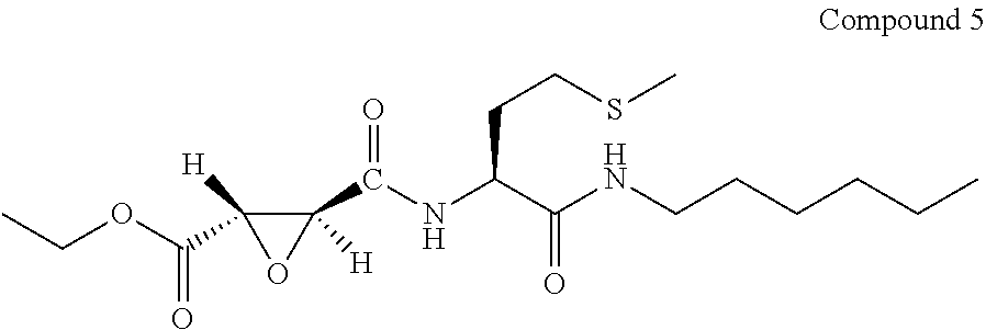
CCOC(C1([H])OC1(C(NC(C(NCCCCCC)=O)CCSC)=O)[H])=O
